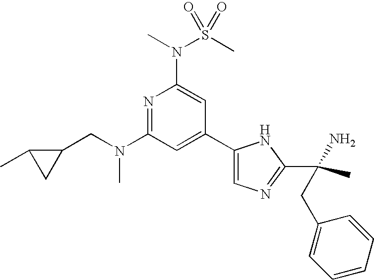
N1=C(N(CC2C(C)C2)C)C=C(C2=CN=C(C(C)(N)CC3=CC=CC=C3)N2)C=C1N(S(C)(=O)=O)C
